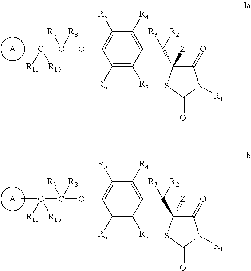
[A].C1([R6])=C([R7])C(C([R3])([R2])C2([Z])C(=O)N([R1])C(=O)S2)=C([R4])C([R5])=C1OC([R8])([R9])C([R10])([R11])C.[A].C1([R6])=C([R7])C(C([R3])([R2])C2([Z])C(=O)N([R1])C(=O)S2)=C([R4])C([R5])=C1OC([R8])([R9])C([R10])([R11])C
